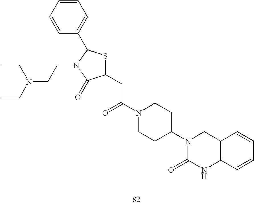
C1=CC=CC=C1C1SC(CC(=O)N2CCC(N3C(=O)NC4=C(C3)C=CC=C4)CC2)C(=O)N1CCN(CC)CC
